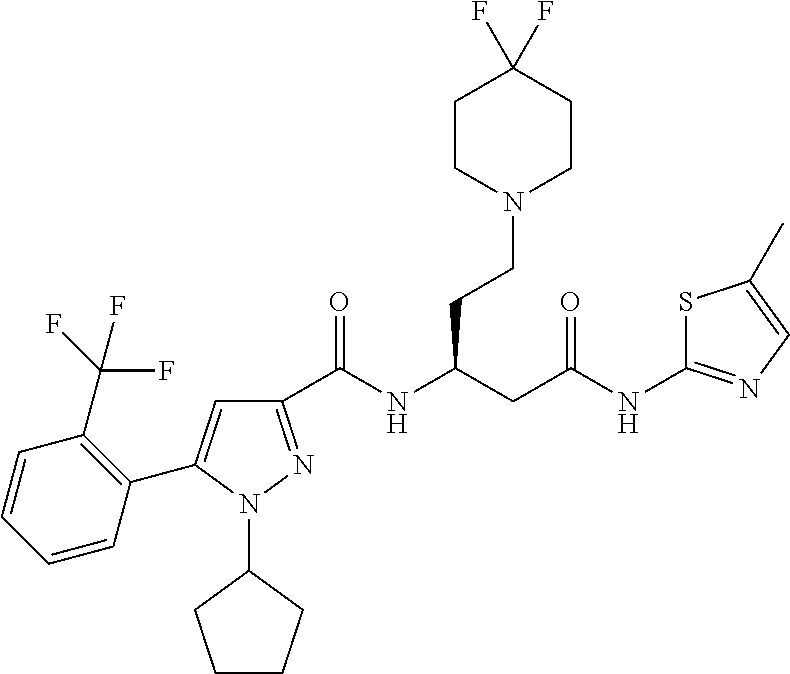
C1(C(NC(CC(NC2=NC=C(C)S2)=O)CCN2CCC(F)(F)CC2)=O)=NN(C2CCCC2)C(C2=C(C(F)(F)F)C=CC=C2)=C1
